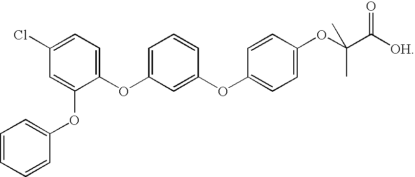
C1=CC=CC(OC2=CC(Cl)=CC=C2OC2=CC=CC(OC3=CC=C(OC(C)(C)C([OH])=O)C=C3)=C2)=C1
